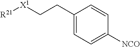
[R21][X1]CCC1=CC=C([NCO])C=C1
